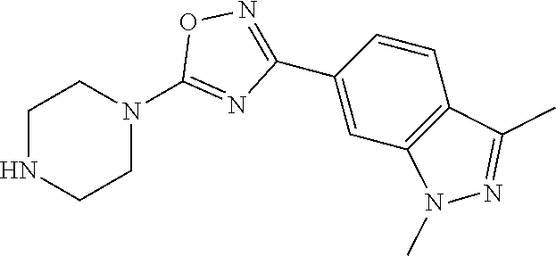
C1NCCN(C2=NC(C3=CC4=C(C=C3)C(C)=NN4C)=NO2)C1
